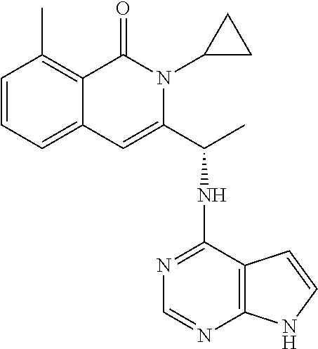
C1=CC=C2C(=C1C)C(=O)N(C1CC1)C(C(NC1=NC=NC3=C1C=CN3)C)=C2
